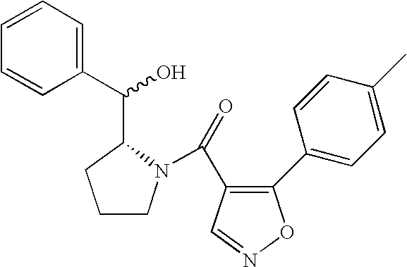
C1(C(=O)N2CCCC2C(C2=CC=CC=C2)O)=C(C2=CC=C(C)C=C2)ON=C1
